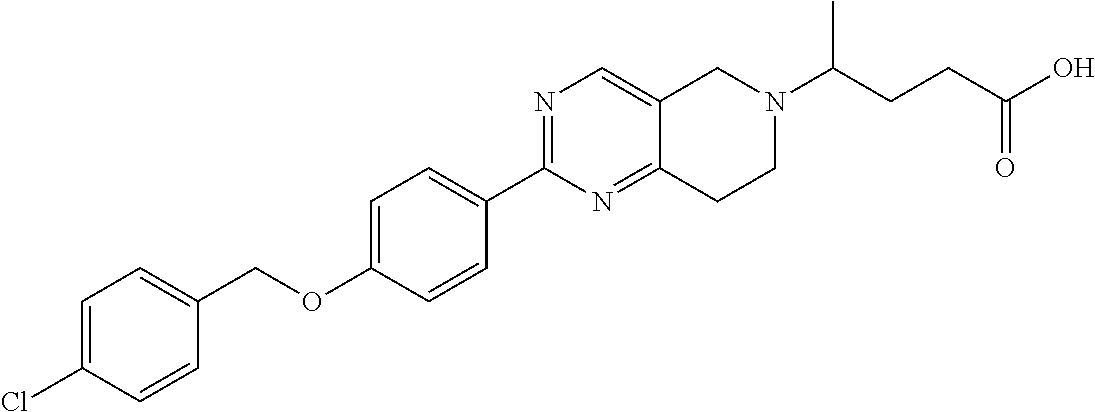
C1=C(Cl)C=CC(COC2=CC=C(C3=NC=C4C(=N3)CCN(C(CCC(O)=O)C)C4)C=C2)=C1
